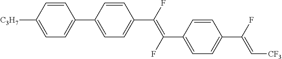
C1=C([C3H7])C=CC(C2=CC=C(C(=C(C3=CC=C(C(F)=C[CF3])C=C3)F)F)C=C2)=C1
